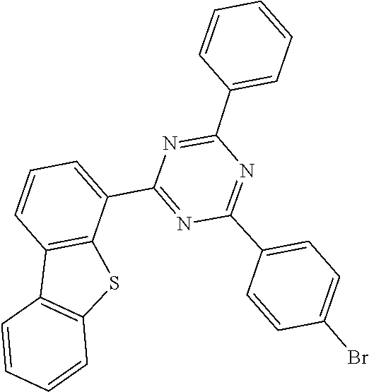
N1=C(C2=CC=C(Br)C=C2)N=C(C2=CC=CC3=C2SC2=C3C=CC=C2)N=C1C1=CC=CC=C1
